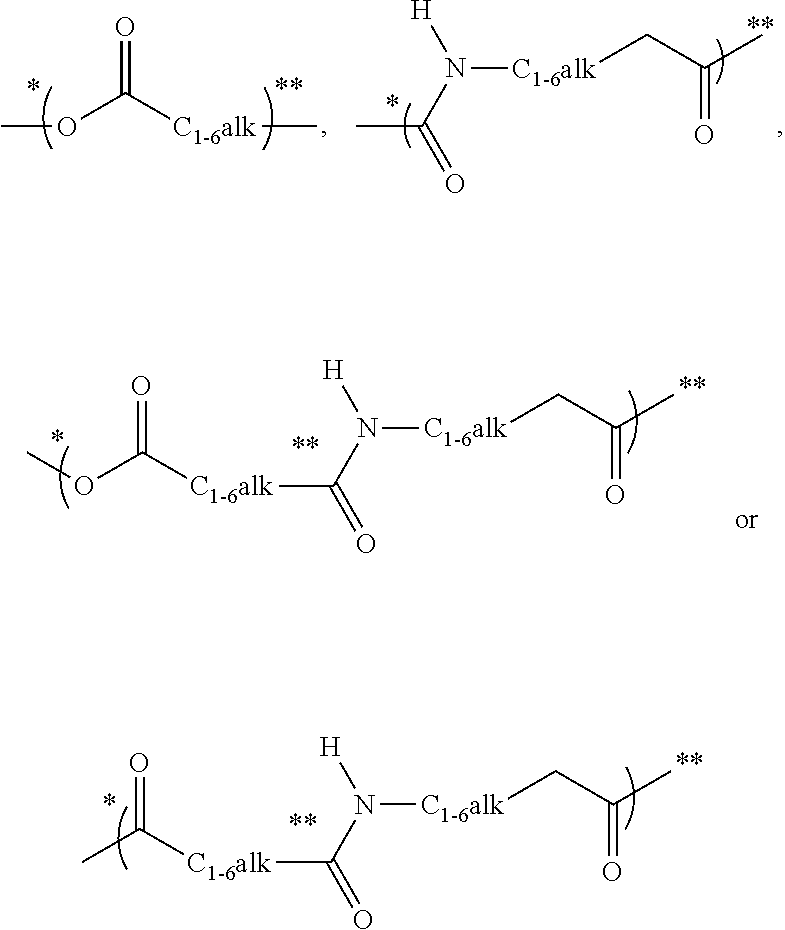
COC([C1-6alk]C(=O)N([H])[C1-6alk]CC(C)=O)=O.CC([C1-6alk]C(=O)N([H])[C1-6alk]CC(C)=O)=O.COC([C1-6alk]C)=O.CC(N([H])[C1-6alk]CC(C)=O)=O
